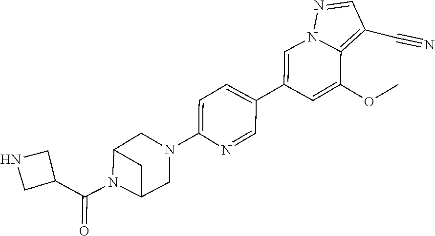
C1C2N(C(=O)C3CNC3)C1CN(C1=CC=C(C3=CN4C(=C(C#N)C=N4)C(OC)=C3)C=N1)C2
